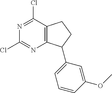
N1=C(Cl)C2=C(N=C1Cl)C(C1=CC=CC(OC)=C1)CC2
